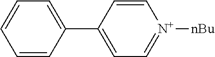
C1=CC(C2=CC=CC=C2)=CC=[N+]1[nBu]
